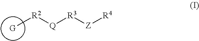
C[R2][Q][R3][Z][R4]
